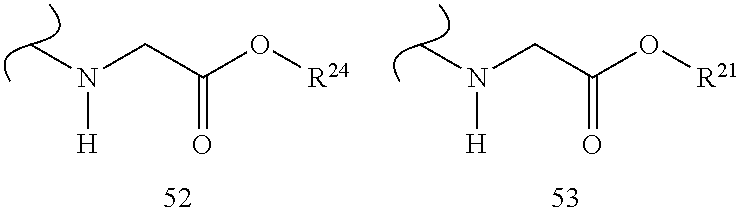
CN(CC(O[R24])=O)[H].CN(CC(O[R21])=O)[H]
